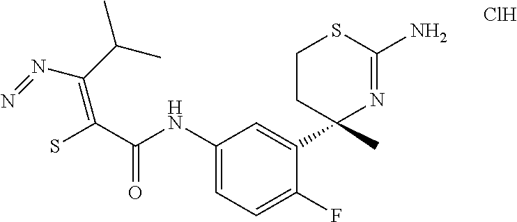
C(NC1=CC=C(F)C(C2(C)N=C(N)SCC2)=C1)(=O)C(S)=C(C(C)C)N=N.Cl
